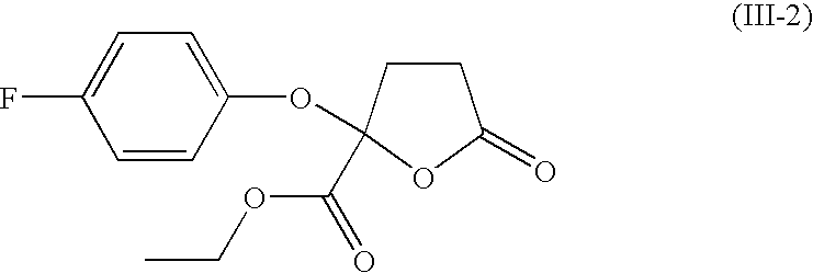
C1=CC(OC2(C(OCC)=O)CCC(=O)O2)=CC=C1F
